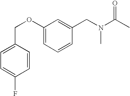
C1(COC2=CC=CC(CN(C(C)=O)C)=C2)=CC=C(F)C=C1
